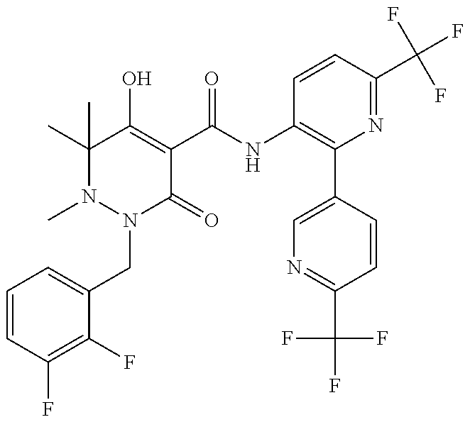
N1(C)N(CC2=CC=CC(F)=C2F)C(=O)C(C(NC2=C(C3=CN=C(C(F)(F)F)C=C3)N=C(C(F)(F)F)C=C2)=O)=C(O)C1(C)C
